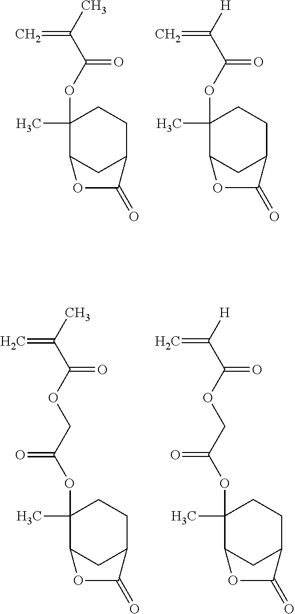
O(C(C([H])=C)=O)C1(C)C2CC(CC1)C(=O)O2.O(C(C(C)=C)=O)C1(C)C2CC(CC1)C(=O)O2.O(C(C(C)=C)=O)CC(OC1(C)C2CC(CC1)C(=O)O2)=O.O(C(C([H])=C)=O)CC(OC1(C)C2CC(CC1)C(=O)O2)=O
